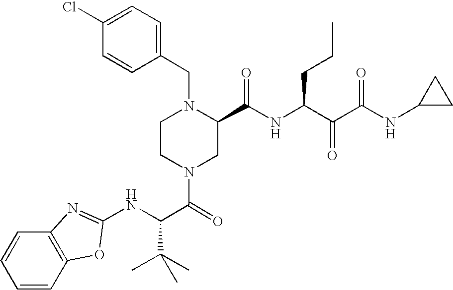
C1=CC2=C(C=C1)N=C(NC(C(=O)N1CC(C(NC(C(C(NC3CC3)=O)=O)CCC)=O)N(CC3=CC=C(Cl)C=C3)CC1)C(C)(C)C)O2
